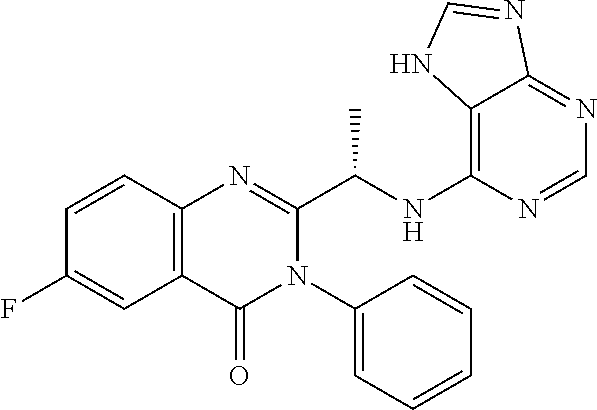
C12=C(C=CC(F)=C1)N=C(C(C)NC1=C3C(=NC=N1)N=CN3)N(C1=CC=CC=C1)C2=O
